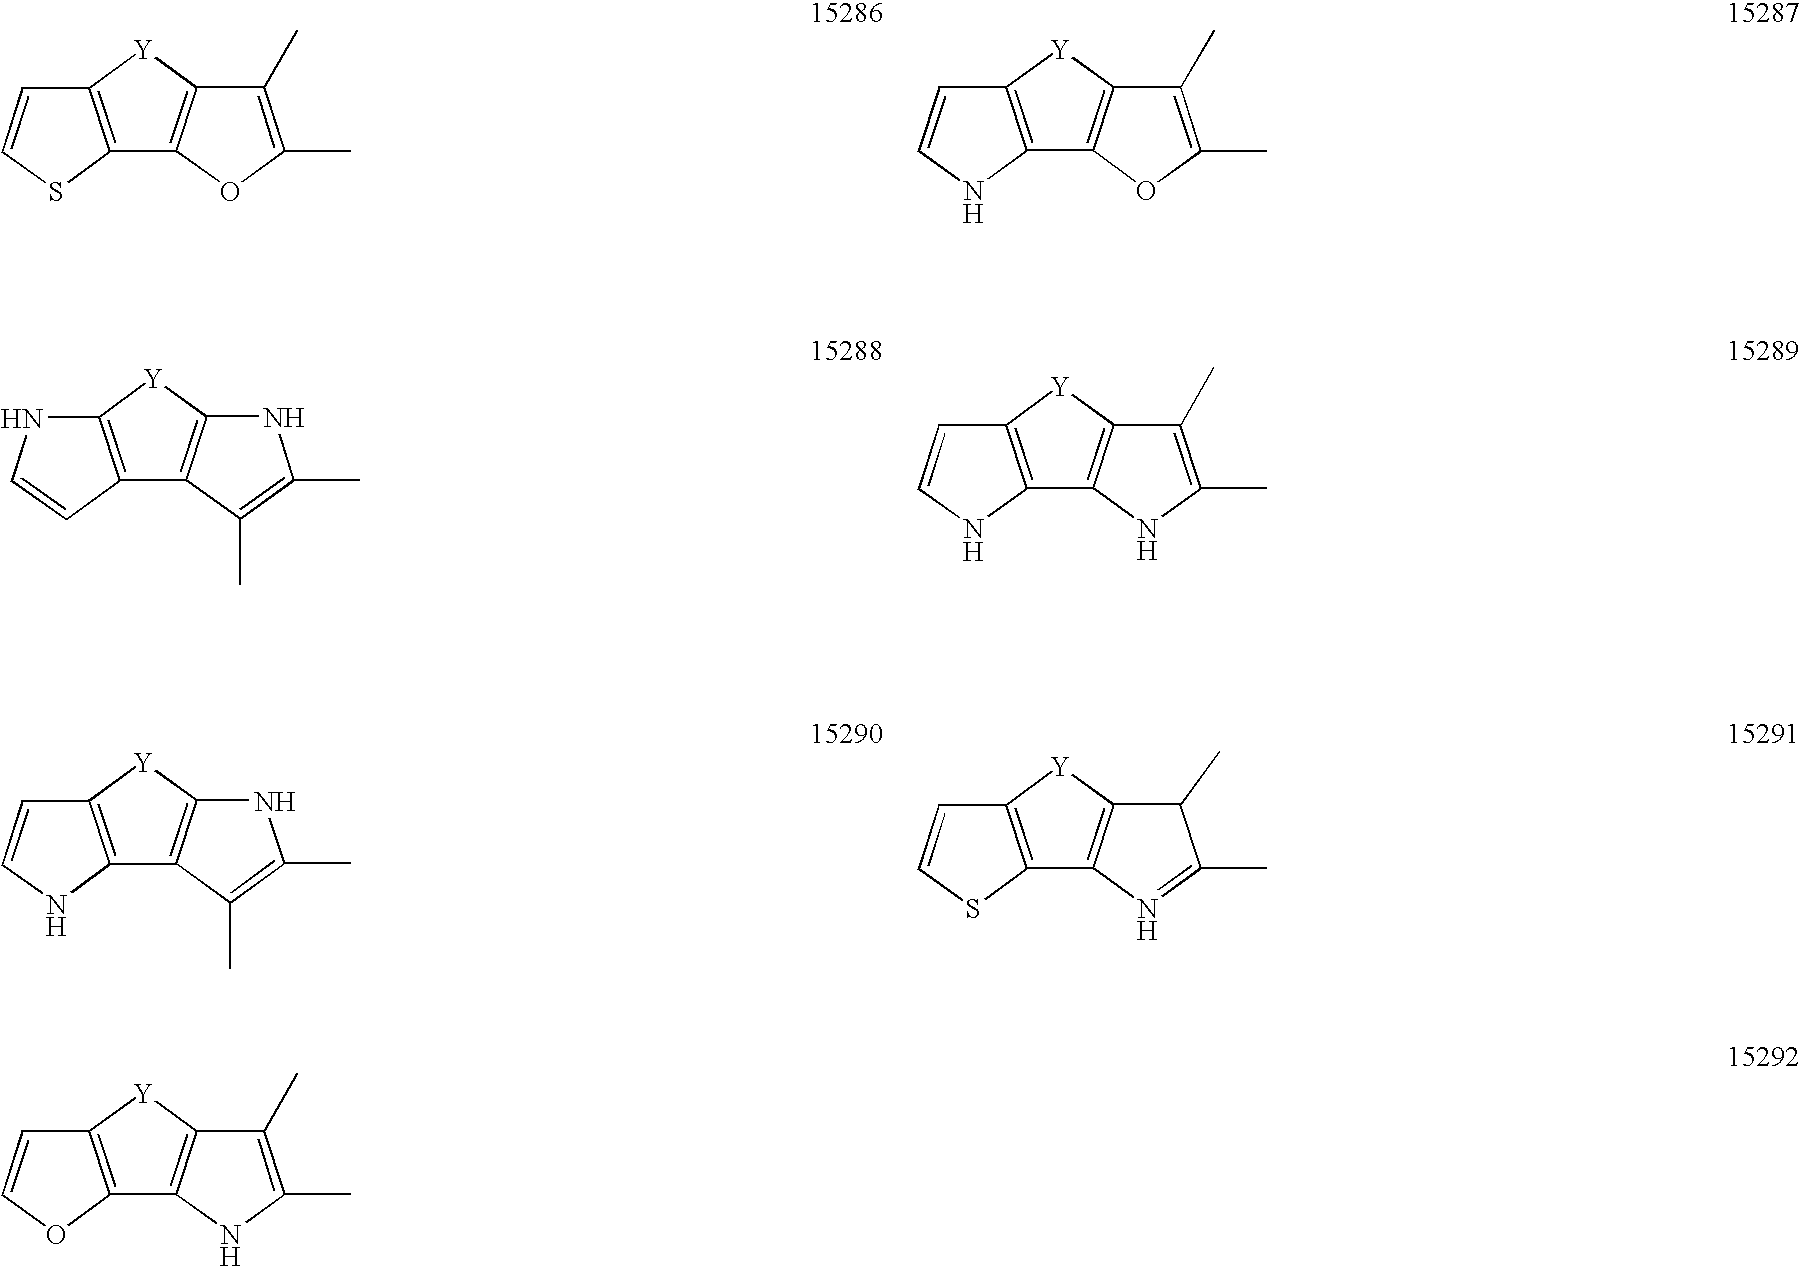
[Y]1C2=C(SC=C2)C2=C1C(C)=C(C)O2.[Y]1C2=C(NC=C2)C2=C1C(C)=C(C)O2.[Y]1C2=C(C=CN2)C2=C1NC(C)=C2C.[Y]1C2=C(NC=C2)C2=C1C(C)=C(C)N2.[Y]1C2=C(NC=C2)C2=C1NC(C)=C2C.[Y]1C2=C(SC=C2)C2=C1C(C)C(C)=N2.[Y]1C2=C(OC=C2)C2=C1C(C)=C(C)N2
